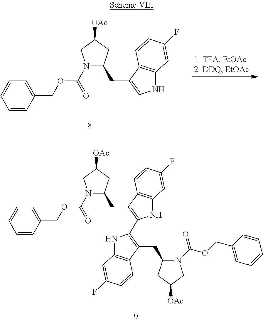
C1=CC(COC(N2C(CC3=CNC4=C3C=CC(F)=C4)CC([OAc])C2)=O)=CC=C1.C1=CC(COC(N2C(CC3=C(C4=C(CC5N(C(OCC6=CC=CC=C6)=O)CC([OAc])C5)C5=C(N4)C=C(F)C=C5)NC4=C3C=CC(F)=C4)CC([OAc])C2)=O)=CC=C1
